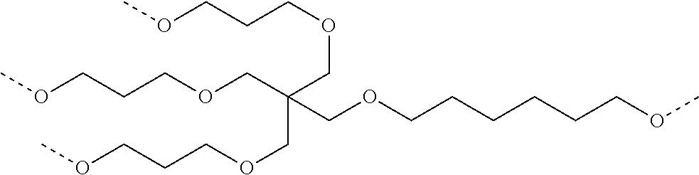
COCCCOCC(COCCCCCCOC)(COCCCOC)COCCCOC
